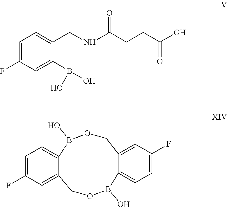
C1=C(F)C=C2COB(O)C3=CC=C(F)C=C3COB(O)C2=C1.C1=C(F)C=C(B(O)O)C(CNC(CCC(O)=O)=O)=C1
